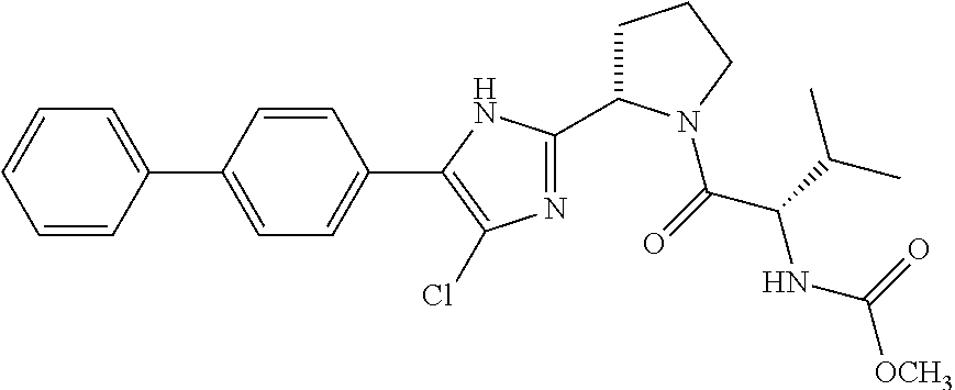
C1=CC(C2=CC=C(C3=C(Cl)N=C(C4CCCN4C(C(C(C)C)NC(=O)[OCH3])=O)N3)C=C2)=CC=C1
